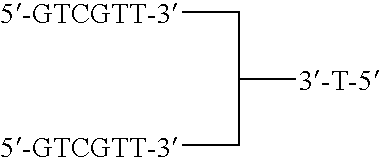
C([3-T-5])(C[5-GTCGTT-3])C[5-GTCGTT-3]
